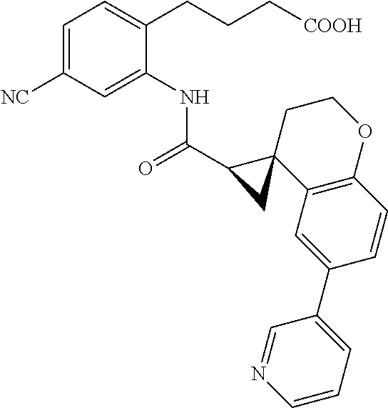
C1=C([NC])C=C(NC(C2CC23C2=C(OCC3)C=CC(C3=CC=CN=C3)=C2)=O)C(CCC[COOH])=C1
